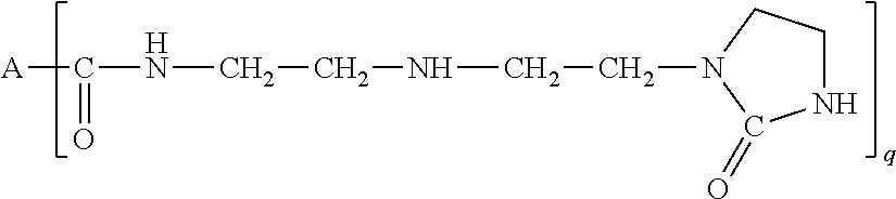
[A]C(=O)NCCNCCN1CCNC1=O
